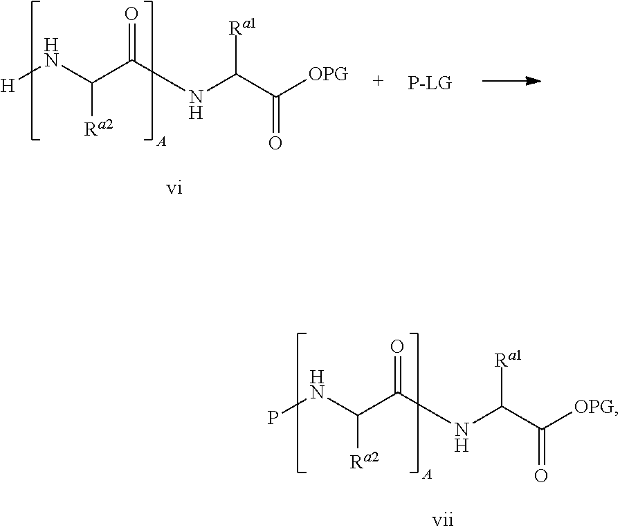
[OPG]C(C(NC(C([Ra2])N[H])=O)[Ra1])=O.[OPG]C(C(NC(C([Ra2])NP)=O)[Ra1])=O
